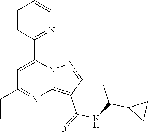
C12=C(C(=O)NC(C3CC3)C)C=NN1C(C1=NC=CC=C1)=CC(CC)=N2
